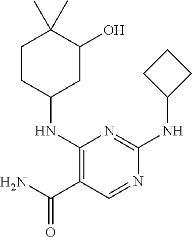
C1CC(NC2=C(C(N)=O)C=NC(NC3CCC3)=N2)CC(O)C1(C)C
